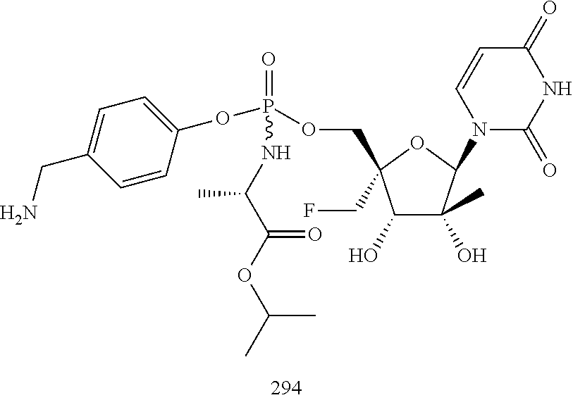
C1(O)C(O)(C)C(N2C(=O)NC(=O)C=C2)OC1(CF)COP(=O)(OC1=CC=C(CN)C=C1)NC(C)C(=O)OC(C)C
